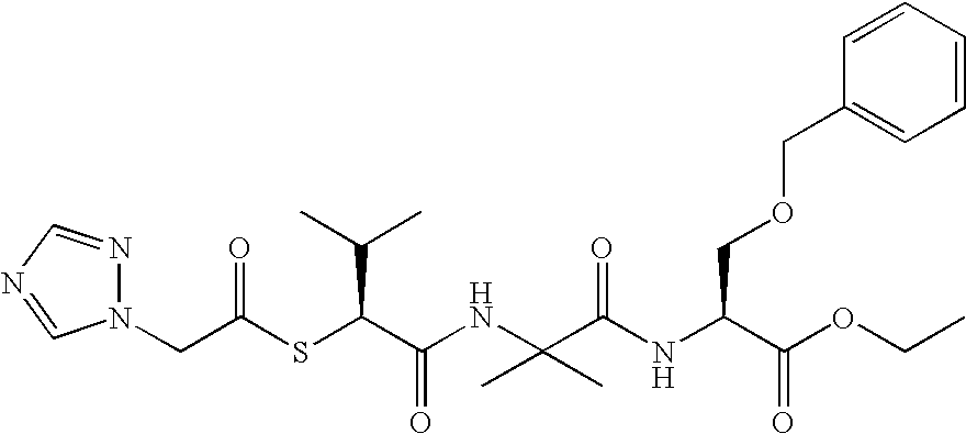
C(C(NC(C(OCC)=O)COCC1=CC=CC=C1)=O)(NC(C(SC(CN1N=CN=C1)=O)C(C)C)=O)(C)C
